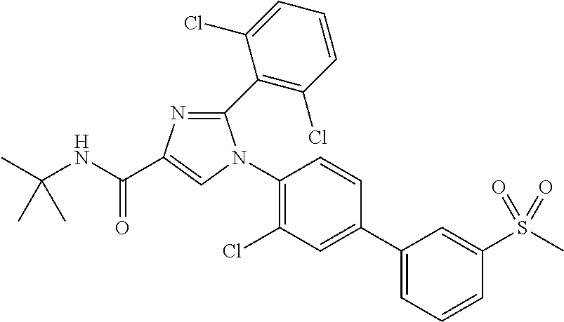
CC(NC(=O)C1=CN(C2=C(Cl)C=C(C3=CC=CC(S(C)(=O)=O)=C3)C=C2)C(C2=C(Cl)C=CC=C2Cl)=N1)(C)C
